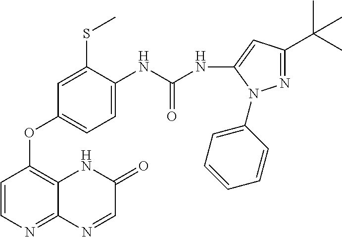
C1=CN=C2C(=C1OC1=CC=C(NC(NC3=CC(C(C)(C)C)=NN3C3=CC=CC=C3)=O)C(SC)=C1)NC(=O)C=N2
